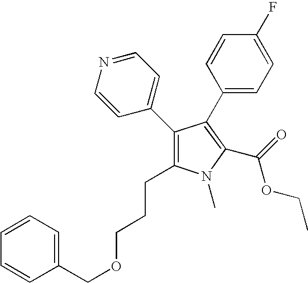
C1(C2=CC=NC=C2)=C(CCCOCC2=CC=CC=C2)N(C)C(C(=O)OCC)=C1C1=CC=C(F)C=C1
